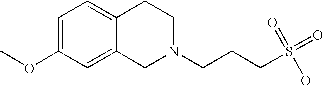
C1=C(OC)C=C2C(=C1)CCN(CCCS(=O)(O)=O)C2
